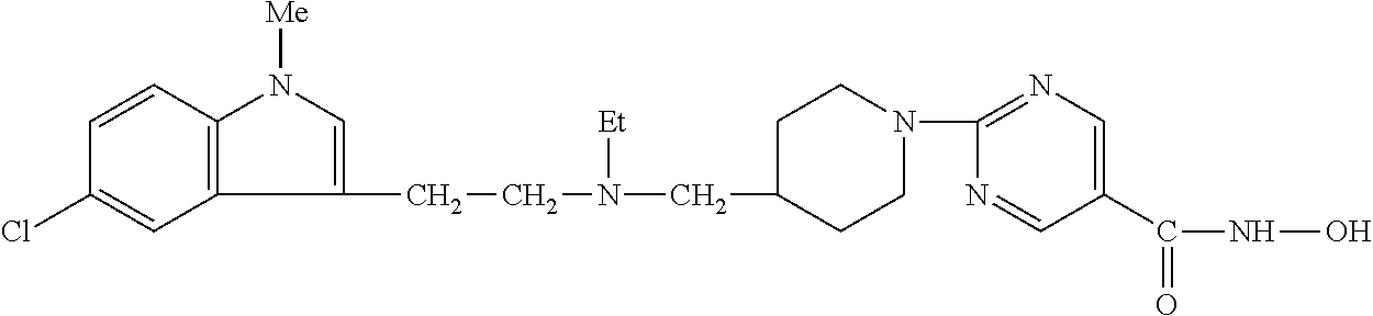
C1(CCN(CC2CCN(C3=NC=C(C(NO)=O)C=N3)CC2)[Et])=CN([Me])C2=C1C=C(Cl)C=C2
